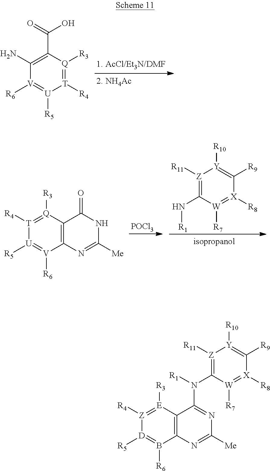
[T]1([R4])=[Q]([R3])C(C(=O)O)=C(N)[V]([R6])=[U]1[R5].C12=C([Q]([R3])=[T]([R4])[U]([R5])=[V]1[R6])C(=O)NC([Me])=N2.[Z]1([R11])=C(N[R1])[W]([R7])=[X]([R8])C([R9])=[Y]1[R10].[POCl3].C12=C([E]([R3])=[Z]([R4])[D]([R5])=B1[R6])C(N([R1])C1=[Z]([R11])[Y]([R10])=C([R9])[X]([R8])=[W]1[R7])=NC([Me])=N2
